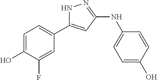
C1=C(O)C(F)=CC(C2=CC(NC3=CC=C(O)C=C3)=NN2)=C1
